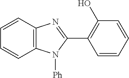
C12=C(N([Ph])C(C3=C(O)C=CC=C3)=N1)C=CC=C2
